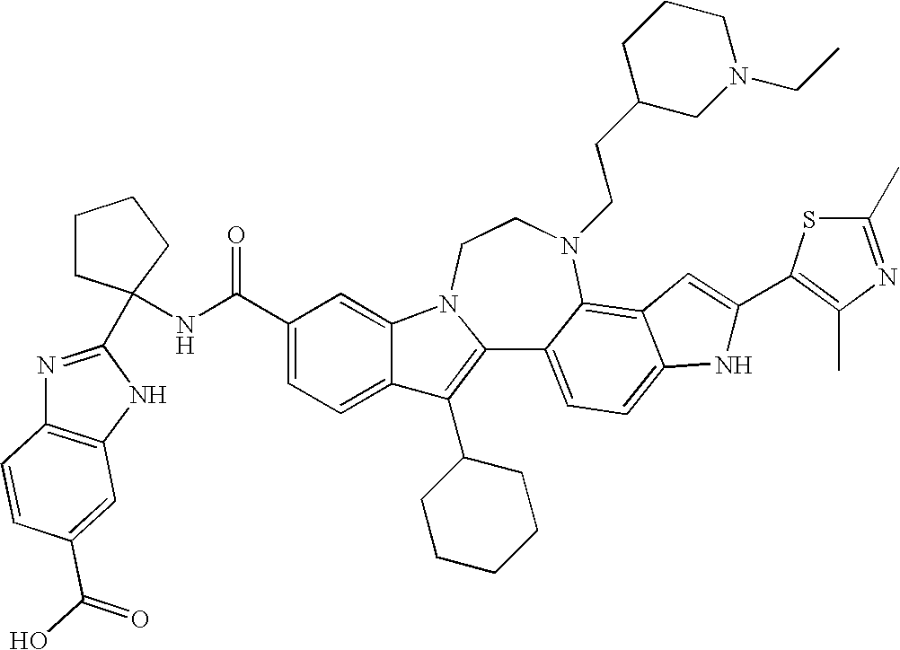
C12=C(C3CCCCC3)C3=CC=C(C(NC4(C5=NC6=C(N5)C=C(C(O)=O)C=C6)CCCC4)=O)C=C3N1CCN(CCC1CN(CC)CCC1)C1=C3C(=CC=C21)NC(C1=C(C)N=C(C)S1)=C3
